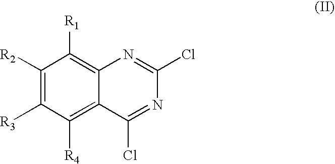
C1([R2])=C([R3])C([R4])=C2C(=C1[R1])N=C(Cl)N=C2Cl
